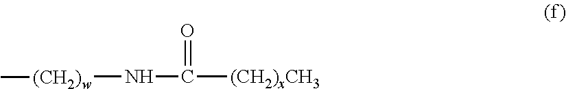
[(CH2)w](NC(=O)[(CH2)xCH3])C
